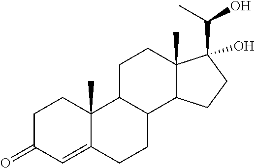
C1C(=O)C=C2C(C)(C1)C1C(CC2)C2C(C)(CC1)C(C(O)C)(O)CC2
